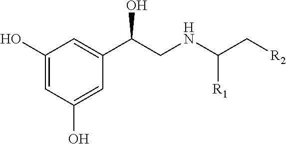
C1(O)=CC(O)=CC(C(CNC(C[R2])[R1])O)=C1
